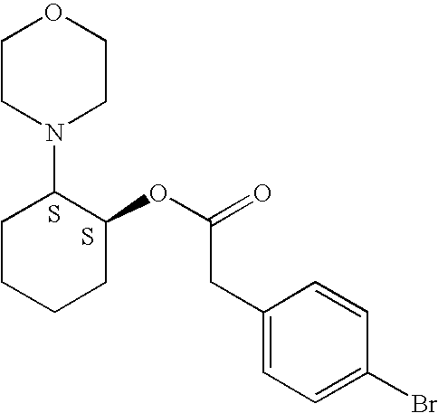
C1CN(C2CCCCC2OC(=O)CC2=CC=C(Br)C=C2)CCO1.S.S
